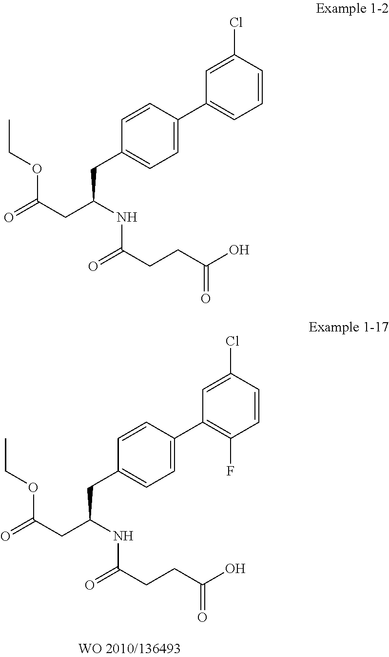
C1=C(C2=C(F)C=CC(Cl)=C2)C=CC(CC(CC(=O)OCC)NC(CCC(=O)O)=O)=C1.C1=C(C2=CC=CC(Cl)=C2)C=CC(CC(CC(=O)OCC)NC(CCC(=O)O)=O)=C1
